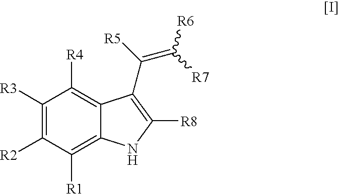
C1([R3])=C([R2])C([R1])=C2C(=C1[R4])C(C([R5])=C([R7])[R6])=C([R8])N2
